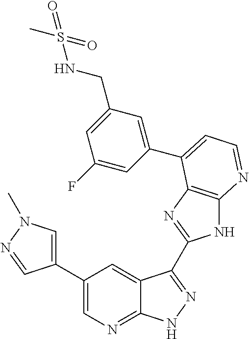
C1(C2=CN(C)N=C2)=CN=C2C(=C1)C(C1=NC3=C(N1)N=CC=C3C1=CC(CNS(C)(=O)=O)=CC(F)=C1)=NN2
